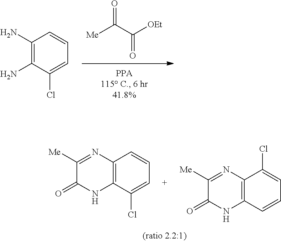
C12=C(C(Cl)=CC=C1)NC(=O)C([Me])=N2.C12=C(C=CC=C1Cl)NC(=O)C([Me])=N2.[Me]C(C([OEt])=O)=O.C1(N)=C(N)C(Cl)=CC=C1
